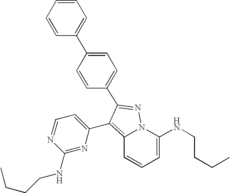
C1=CC=CC(C2=CC=C(C3=NN4C(NCCCC)=CC=CC4=C3C3=CC=NC(NCCCC)=N3)C=C2)=C1
